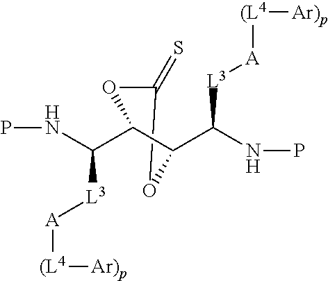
C1(=S)OC(C(NP)[L3][A][(L4][Ar)p])C(C(NP)[L3][A][(L4][Ar)p])O1
